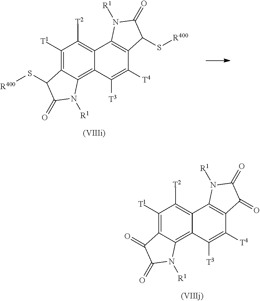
C1([T1])=C2C(=C3C(=C1[T2])C1=C(C([T4])=C3[T3])C(S[R400])C(=O)N1[R1])N([R1])C(=O)C2S[R400].C1([T1])=C2C(=C3C(=C1[T2])C1=C(C([T4])=C3[T3])C(=O)C(=O)N1[R1])N([R1])C(=O)C2=O
